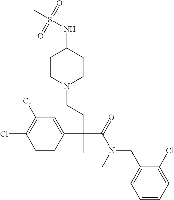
C1=CC(C(CCN2CCC(NS(C)(=O)=O)CC2)(C(=O)N(CC2=CC=CC=C2Cl)C)C)=CC(Cl)=C1Cl
